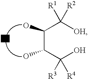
C(C(C(O)([R3])[R4])O)(C([OH])([R1])[R2])O
